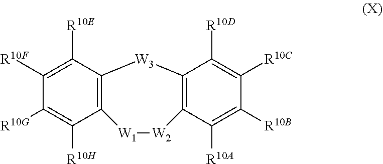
C12=C(C([R10E])=C([R10F])C([R10G])=C1[R10H])[W3]C1=C(C([R10A])=C([R10B])C([R10C])=C1[R10D])[W2][W1]2
